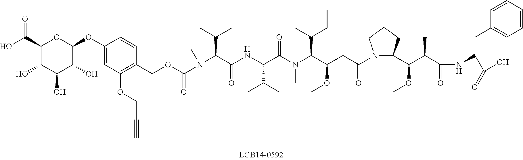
C1(C(O)=O)C(O)C(O)C(O)C(OC2=CC(OCC#C)=C(COC(N(C)C(C(NC(C(C)C)C(N(C(C(CC(=O)N3C(C(C(C(NC(CC4=CC=CC=C4)C(=O)O)=O)C)OC)CCC3)OC)C(CC)C)C)=O)=O)C(C)C)=O)C=C2)O1
